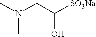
CN(CC([SO3Na])O)C
